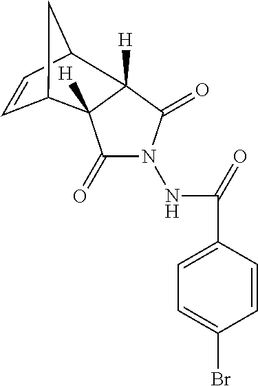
C1=CC2CC1C1([H])C(=O)N(NC(=O)C3=CC=C(Br)C=C3)C(=O)C21[H]
